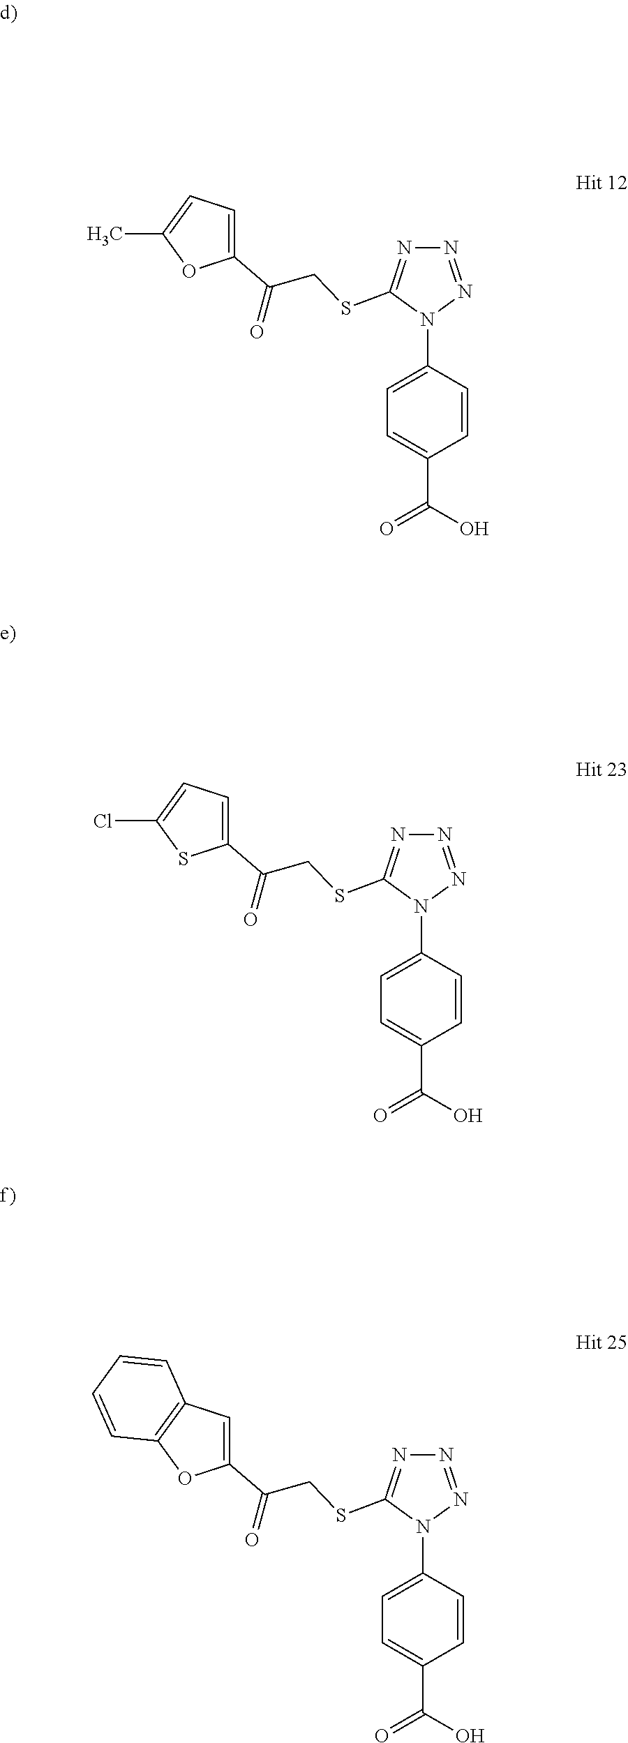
C1=C(C(O)=O)C=CC(N2C(SCC(C3=CC=C(Cl)S3)=O)=NN=N2)=C1.C1=C(C(O)=O)C=CC(N2C(SCC(C3=CC4=C(O3)C=CC=C4)=O)=NN=N2)=C1.C1=C(C(O)=O)C=CC(N2C(SCC(C3=CC=C(C)O3)=O)=NN=N2)=C1
